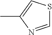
CC1=CSC=N1
